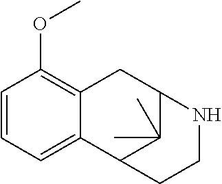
C1=CC=C2C(=C1OC)CC1C(C)(C)C2CCN1
